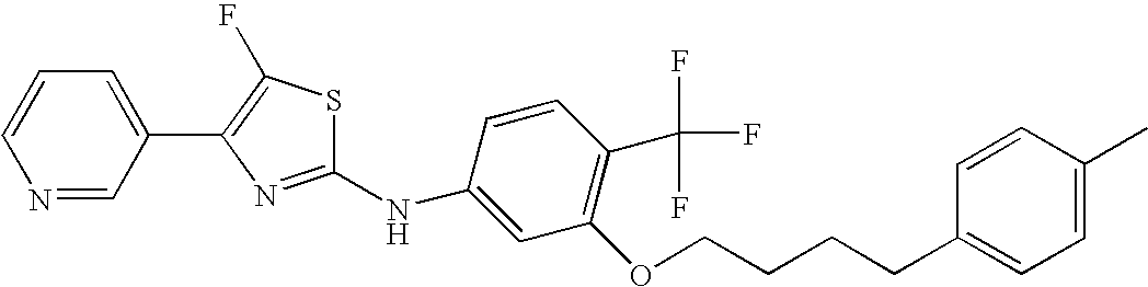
C1=CC=C(C2=C(F)SC(NC3=CC(OCCCCC4=CC=C(C)C=C4)=C(C(F)(F)F)C=C3)=N2)C=N1
